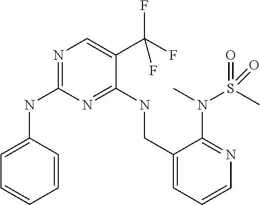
C1=C(NC2=NC=C(C(F)(F)F)C(NCC3=CC=CN=C3N(S(=O)(C)=O)C)=N2)C=CC=C1
